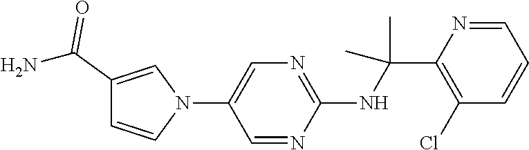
N1(C2=CN=C(NC(C)(C)C3=C(Cl)C=CC=N3)N=C2)C=C(C(N)=O)C=C1
